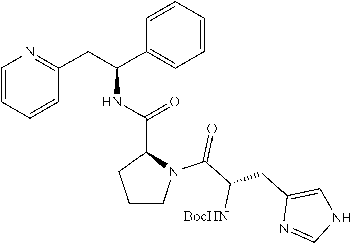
C1=CC=CC(CC(C2=CC=CC=C2)NC(=O)C2N(C(C(CC3=CNC=N3)[BocHN])=O)CCC2)=N1
